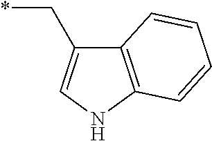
*CC1=CNC2=C1C=CC=C2
